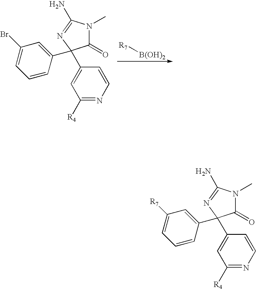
[R7][B(OH)2].C1(=O)N(C)C(N)=NC1(C1=CC(Br)=CC=C1)C1=CC([R4])=NC=C1.C1(=O)N(C)C(N)=NC1(C1=CC([R7])=CC=C1)C1=CC([R4])=NC=C1
